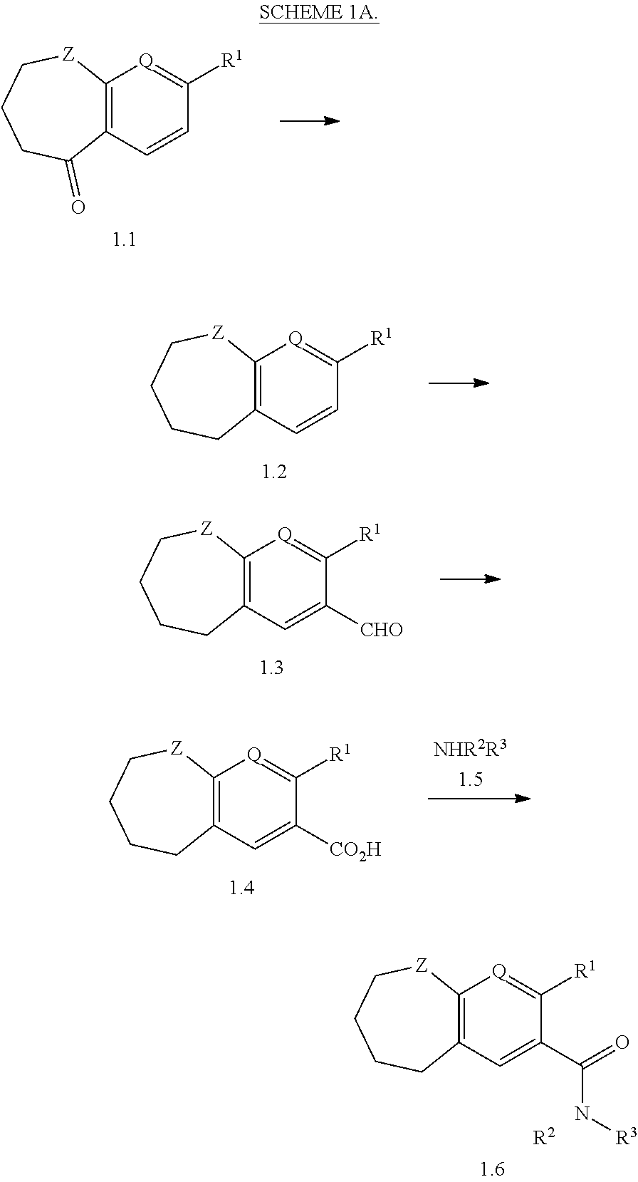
C12=C(C=CC([R1])=[Q]1)C(=O)CCC[Z]2.C12=C(C=CC([R1])=[Q]1)CCCC[Z]2.C12=C(C=C([CHO])C([R1])=[Q]1)CCCC[Z]2.C12=C(C=C([CO2H])C([R1])=[Q]1)CCCC[Z]2.C12=C(C=C(C(=O)N[R3])C([R1])=[Q]1)CCCC[Z]2.[R2]
